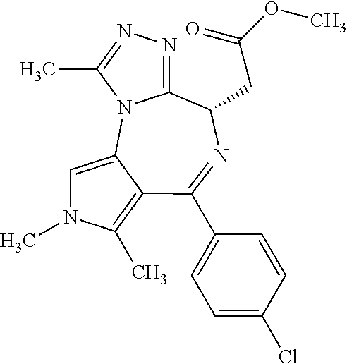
C1=C2C(=C(C)N1C)C(C1=CC=C(Cl)C=C1)=NC(CC(OC)=O)C1=NN=C(C)N21
